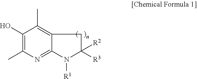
C1(O)=C(C)N=C2C(=C1C)CC([R3])([R2])N2[R1]
